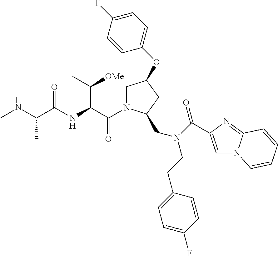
C(=O)(C(C([OMe])C)NC(=O)C(C)NC)N1CC(OC2=CC=C(F)C=C2)CC1CN(CCC1=CC=C(F)C=C1)C(=O)C1=CN2C(=N1)C=CC=C2
